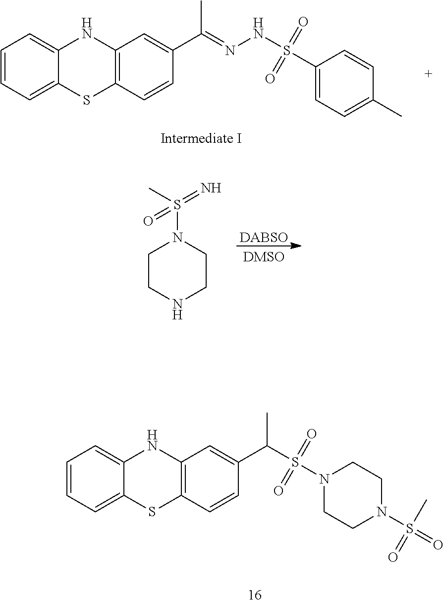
C1=CC=C2C(=C1)NC1=C(S2)C=CC(C(=NNS(=O)(=O)C2=CC=C(C)C=C2)C)=C1.C1CNCCN1S(=N)(C)=O.[DABSO].C1=CC=C2C(=C1)NC1=C(S2)C=CC(C(C)S(=O)(=O)N2CCN(S(=O)(C)=O)CC2)=C1
